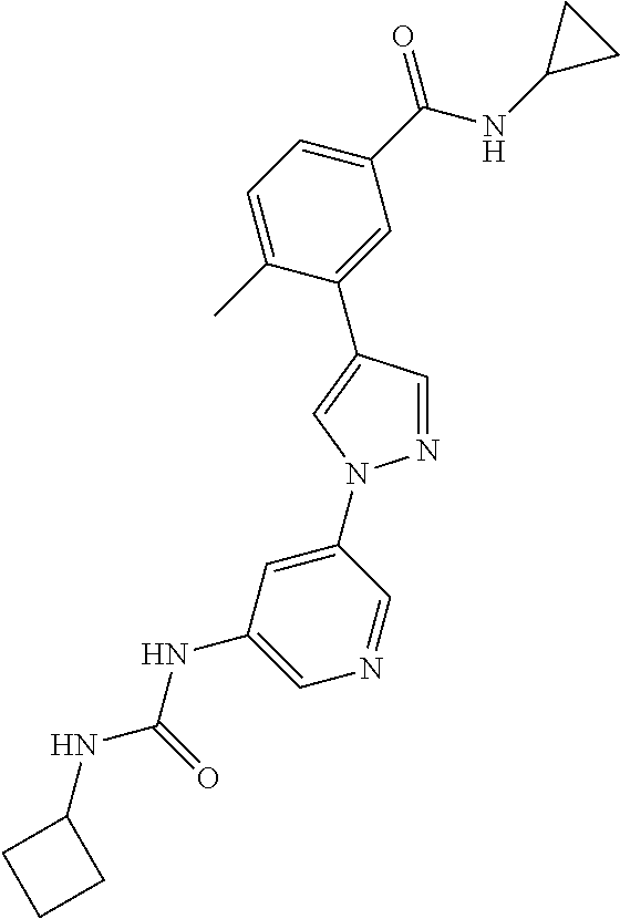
C1=C(C)C(C2=CN(C3=CC(NC(NC4CCC4)=O)=CN=C3)N=C2)=CC(C(NC2CC2)=O)=C1
